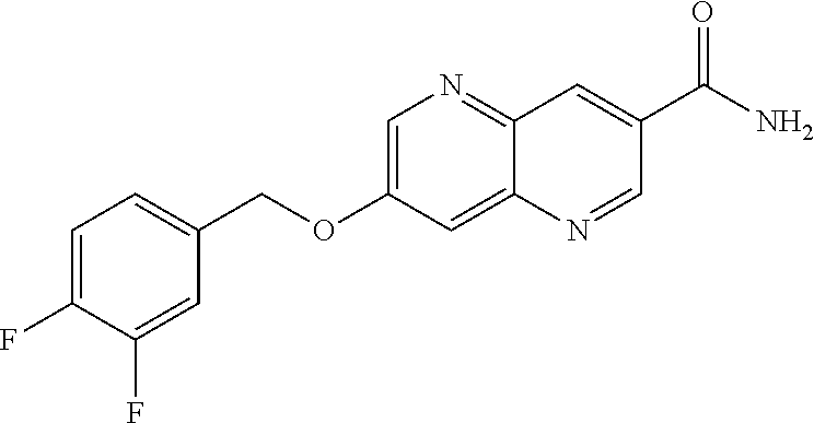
C1=C(F)C(F)=CC(COC2=CN=C3C(=C2)N=CC(C(N)=O)=C3)=C1
